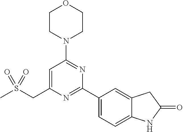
S(CC1=CC(N2CCOCC2)=NC(C2=CC=C3C(=C2)CC(=O)N3)=N1)(C)(=O)=O
